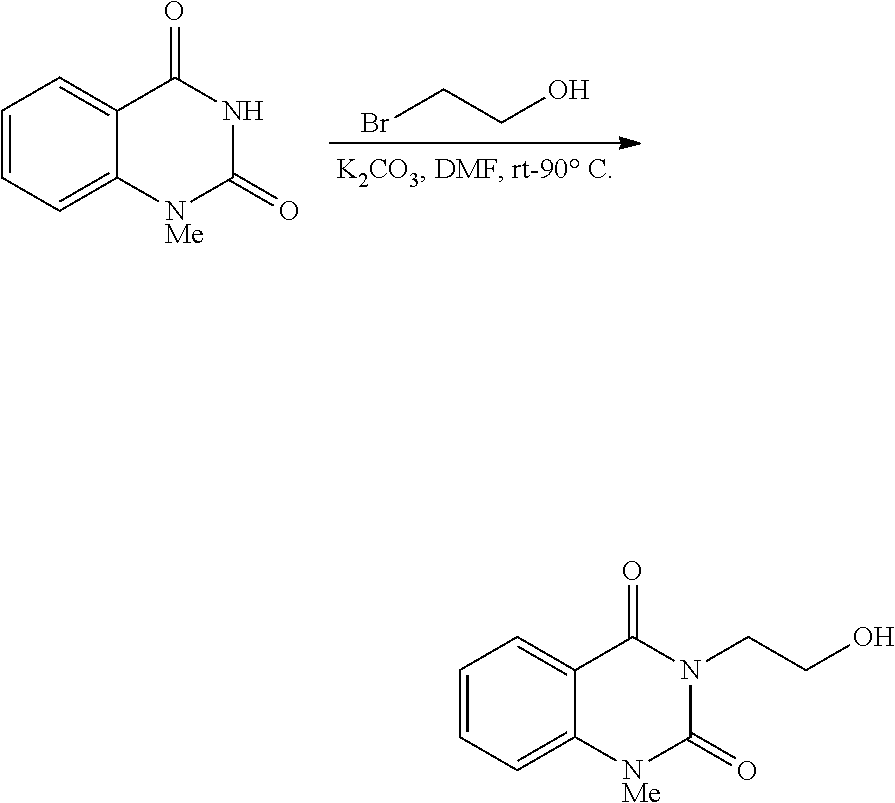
BrCCO.C1=CC=C2C(=C1)C(=O)NC(=O)[NMe]2.C1=CC=C2C(=C1)C(=O)N(CCO)C(=O)[NMe]2
